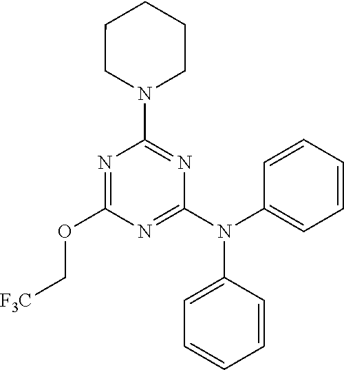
N1=C(N(C2=CC=CC=C2)C2=CC=CC=C2)N=C(N2CCCCC2)N=C1OC[F3C]
